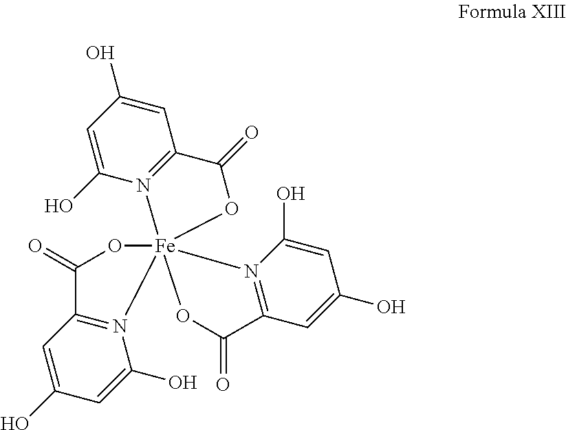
C1=C(O)N2=C(C=C1O)C(=O)O[Fe]213(OC(=O)C2=N1C(O)=CC(O)=C2)N1=C(C=C(O)C=C1O)C(=O)O3
